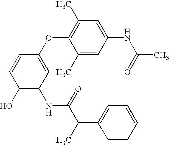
C1(O)=C(NC(=O)C(C2=CC=CC=C2)C)C=C(OC2=C(C)C=C(NC(=O)C)C=C2C)C=C1
